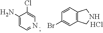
C1(Br)=CC2=C(C=C1)CNC2.Cl.C1(Cl)=CN=CC=C1N
